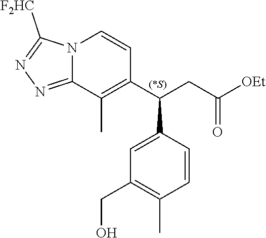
C1=CC(C(CC([OEt])=O)C2=C(C)C3=NN=C([F2HC])N3C=C2)=CC(CO)=C1C
